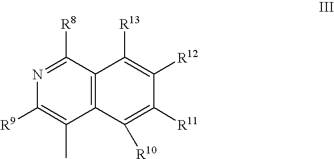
N1=C([R8])C2=C(C(C)=C1[R9])C([R10])=C([R11])C([R12])=C2[R13]
